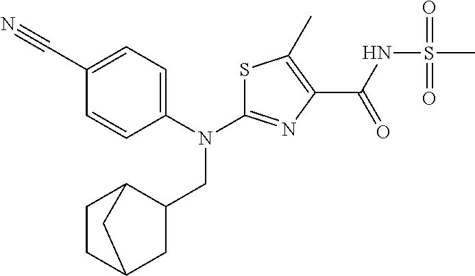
S1C(N(C2=CC=C(C#N)C=C2)CC2C3CCC(C2)C3)=NC(C(NS(C)(=O)=O)=O)=C1C
